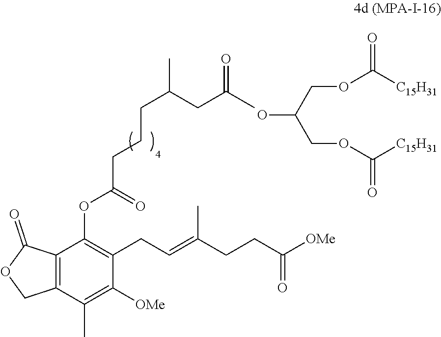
OC(COC([C15H31])=O)COC([C15H31])=O.C12=C(C(C)=C([OMe])C(CC=C(CCC([OMe])=O)C)=C1OC(=O)CCCC(CC(C)=O)C)COC2=O
